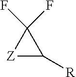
[Z]1C([R])C1(F)F
